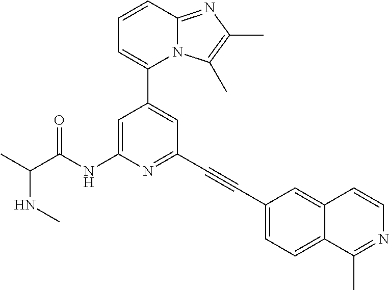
N(C)C(C)C(NC1=CC(C2=CC=CC3=NC(C)=C(C)N23)=CC(C#CC2=CC=C3C(=C2)C=CN=C3C)=N1)=O
